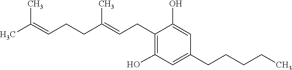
C(C=C(C)C)CC(=CCC1=C(O)C=C(CCCCC)C=C1O)C
